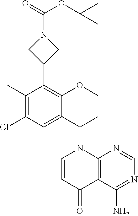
C1(C)=C(Cl)C=C(C(C)N2C=CC(=O)C3=C2N=CN=C3N)C(OC)=C1C1CN(C(=O)OC(C)(C)C)C1
